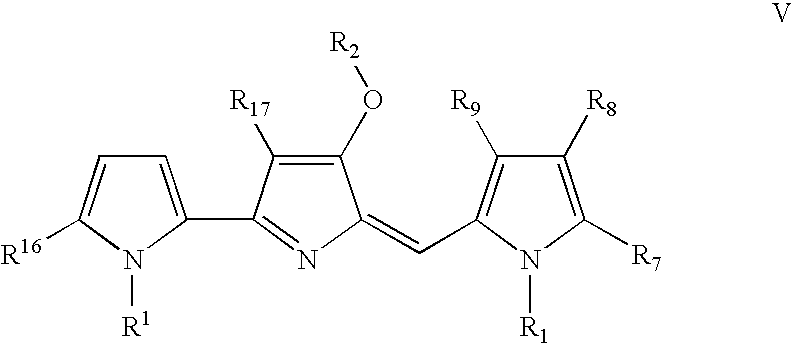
C1=C(C2=NC(=CC3=C([R9])C([R8])=C([R7])N3[R1])C(O[R2])=C2[R17])N([R1])C([R16])=C1
